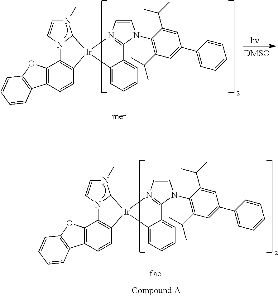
C12=C(C=CC3=C1N1C(N(C)C=C1)[Ir]31C3=CC=CC=C3C3=N1C=CN3C1=C(C(C)C)C=C(C3=CC=CC=C3)C=C1C(C)C)C1=C(O2)C=CC=C1.C12=C(C=CC3=C1N1C(N(C)C=C1)[Ir]31C3=CC=CC=C3C3=N1C=CN3C1=C(C(C)C)C=C(C3=CC=CC=C3)C=C1C(C)C)C1=C(O2)C=CC=C1
